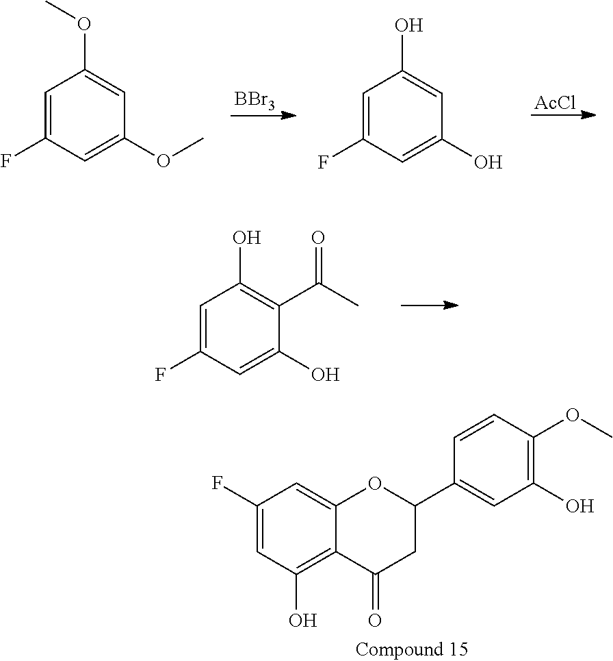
C1=C(F)C=C(OC)C=C1OC.[BBr3].C1=C(F)C=C(O)C=C1O.[AcCl].C1=C(F)C=C(O)C(C(C)=O)=C1O.C1(F)=CC(O)=C2C(=C1)OC(C1=CC(O)=C(OC)C=C1)CC2=O
